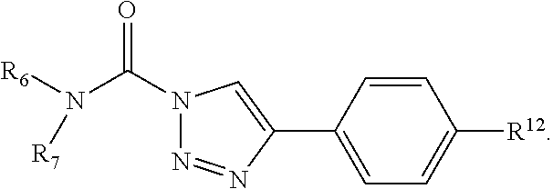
C1=CC([R12])=CC=C1C1=CN(C(N([R6])[R7])=O)N=N1
